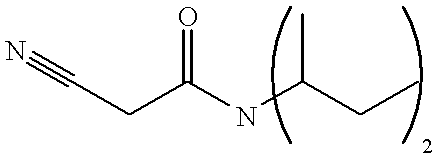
C(CC(NC(CC)C)=O)#N
